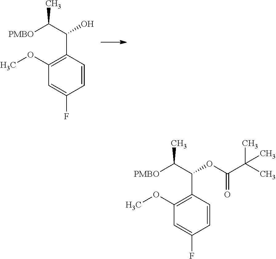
[PMBO]C(C(O)C1=C(OC)C=C(F)C=C1)C.[PMBO]C(C(OC(=O)C(C)(C)C)C1=C(OC)C=C(F)C=C1)C
